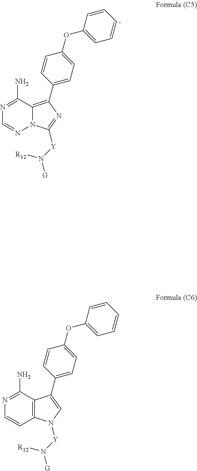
N12C(=C(C3=CC=C(OC4=CC=CC=C4)C=C3)N=C1[Y]N([G])[R12])C(N)=NC=N2.C12=C(C(N)=NC=C1)C(C1=CC=C(OC3=CC=CC=C3)C=C1)=CN2[Y]N([G])[R12]
